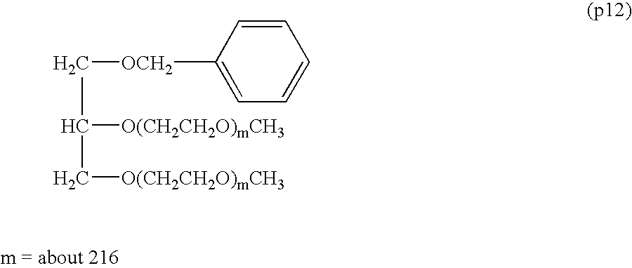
C1([OCH2]CC(C[O(CH2CH2O)mCH3])[O(CH2CH2O)mCH3])=CC=CC=C1
